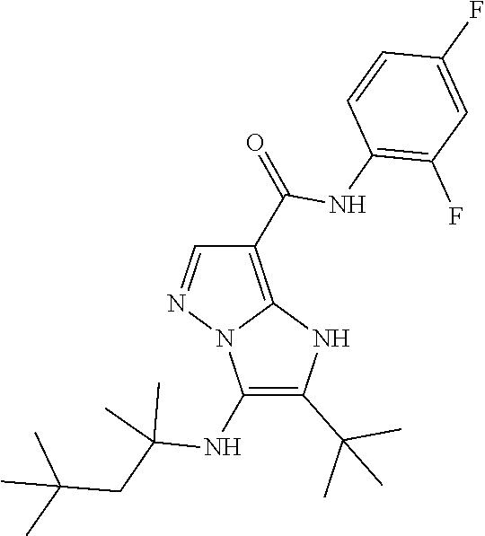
CC(C)(CC(C)(C)NC1=C(C(C)(C)C)NC2=C(C(NC3=C(F)C=C(F)C=C3)=O)C=NN21)C
